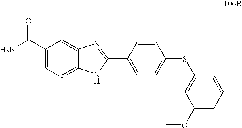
C1(C(N)=O)=CC=C2C(=C1)N=C(C1=CC=C(SC3=CC(OC)=CC=C3)C=C1)N2
